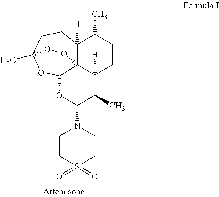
C123C4([H])CCC(C)(OC1OC(N1CCS(=O)(=O)CC1)C(C)C2([H])CCC4C)OO3
